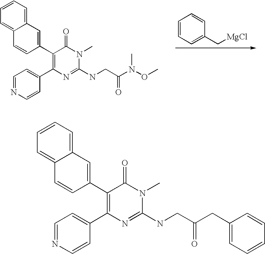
C12=CC=CC=C1C=CC(C1=C(C3=CC=NC=C3)N=C(NCC(N(OC)C)=O)N(C)C1=O)=C2.C1=CC=C(C[MgCl])C=C1.C12=CC=CC=C1C=CC(C1=C(C3=CC=NC=C3)N=C(NCC(CC3=CC=CC=C3)=O)N(C)C1=O)=C2
